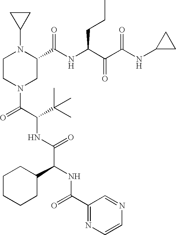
N1(C2CC2)CCN(C(C(C(C)(C)C)NC(C(NC(C2=NC=CN=C2)=O)C2CCCCC2)=O)=O)CC1C(NC(CCC)C(=O)C(=O)NC1CC1)=O
